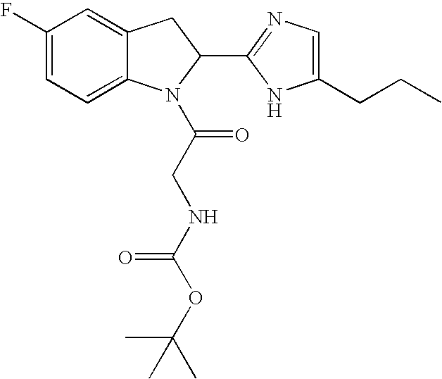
C12=CC=C(F)C=C1CC(C1=NC=C(CCC)N1)N2C(CNC(OC(C)(C)C)=O)=O
